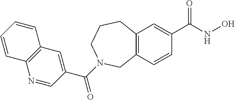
C12=C(C=C(C(NO)=O)C=C1)CCCN(C(C1=CC3=C(N=C1)C=CC=C3)=O)C2
